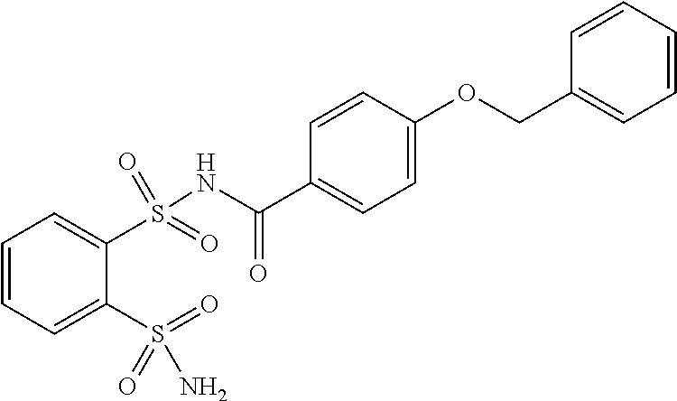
C1=CC=C(S(=O)(=O)N)C(S(NC(C2=CC=C(OCC3=CC=CC=C3)C=C2)=O)(=O)=O)=C1
